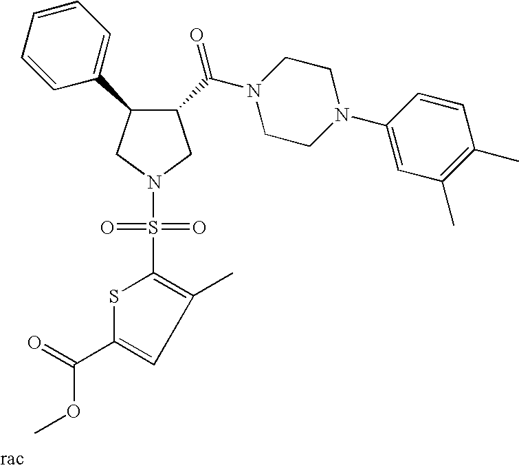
C1(C(N2CCN(C3=CC(C)=C(C)C=C3)CC2)=O)C(C2=CC=CC=C2)CN(S(=O)(=O)C2=C(C)C=C(C(=O)OC)S2)C1
